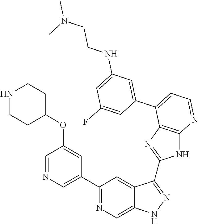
C1(C2=NC=C3C(=C2)C(C2=NC4=C(N2)N=CC=C4C2=CC(NCCN(C)C)=CC(F)=C2)=NN3)=CN=CC(OC2CCNCC2)=C1
